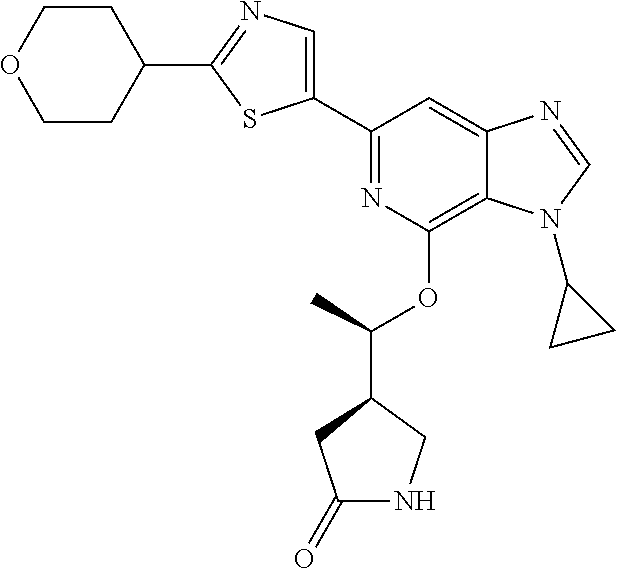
C1(C2=NC(OC(C3CC(=O)NC3)C)=C3C(=C2)N=CN3C2CC2)=CN=C(C2CCOCC2)S1
